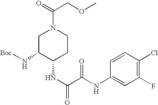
C1(F)=C(Cl)C=CC(NC(=O)C(NC2CCN(C(=O)COC)CC2N[Boc])=O)=C1
